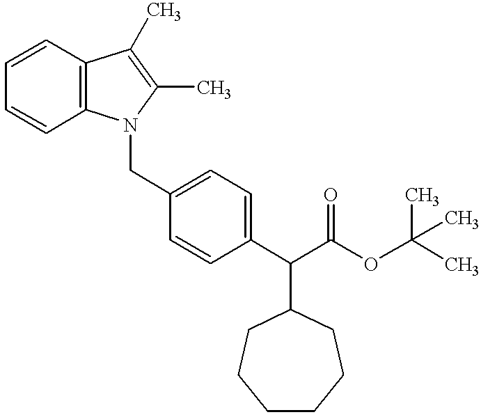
C1=CC=CC2=C1C(C)=C(C)N2CC1=CC=C(C(C(OC(C)(C)C)=O)C2CCCCCC2)C=C1
